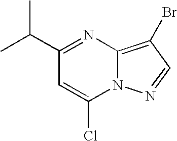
N12C(=C(Br)C=N1)N=C(C(C)C)C=C2Cl
